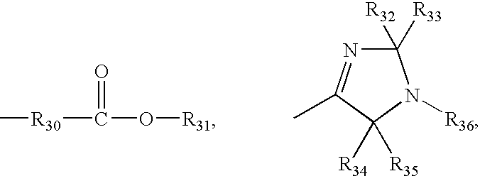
C[R30]C(O[R31])=O.C1([R32])([R33])N=C(C)C([R35])([R34])N1[R36]
